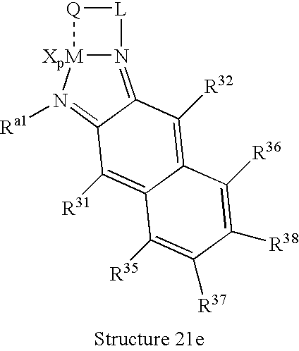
N12=C3C(=N([Ra1])[XpM]1[Q][L]2)C([R31])=C1C(=C3[R32])C([R36])=C([R38])C([R37])=C1[R35]
